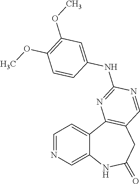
C12=CN=CC=C1C1=C(CC(=O)N2)C=NC(NC2=CC(OC)=C(OC)C=C2)=N1
